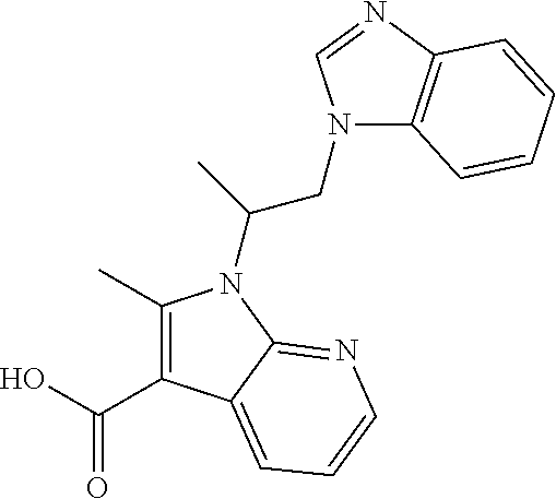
C(O)(=O)C1=C(C)N(C(CN2C3=C(N=C2)C=CC=C3)C)C2=NC=CC=C12
